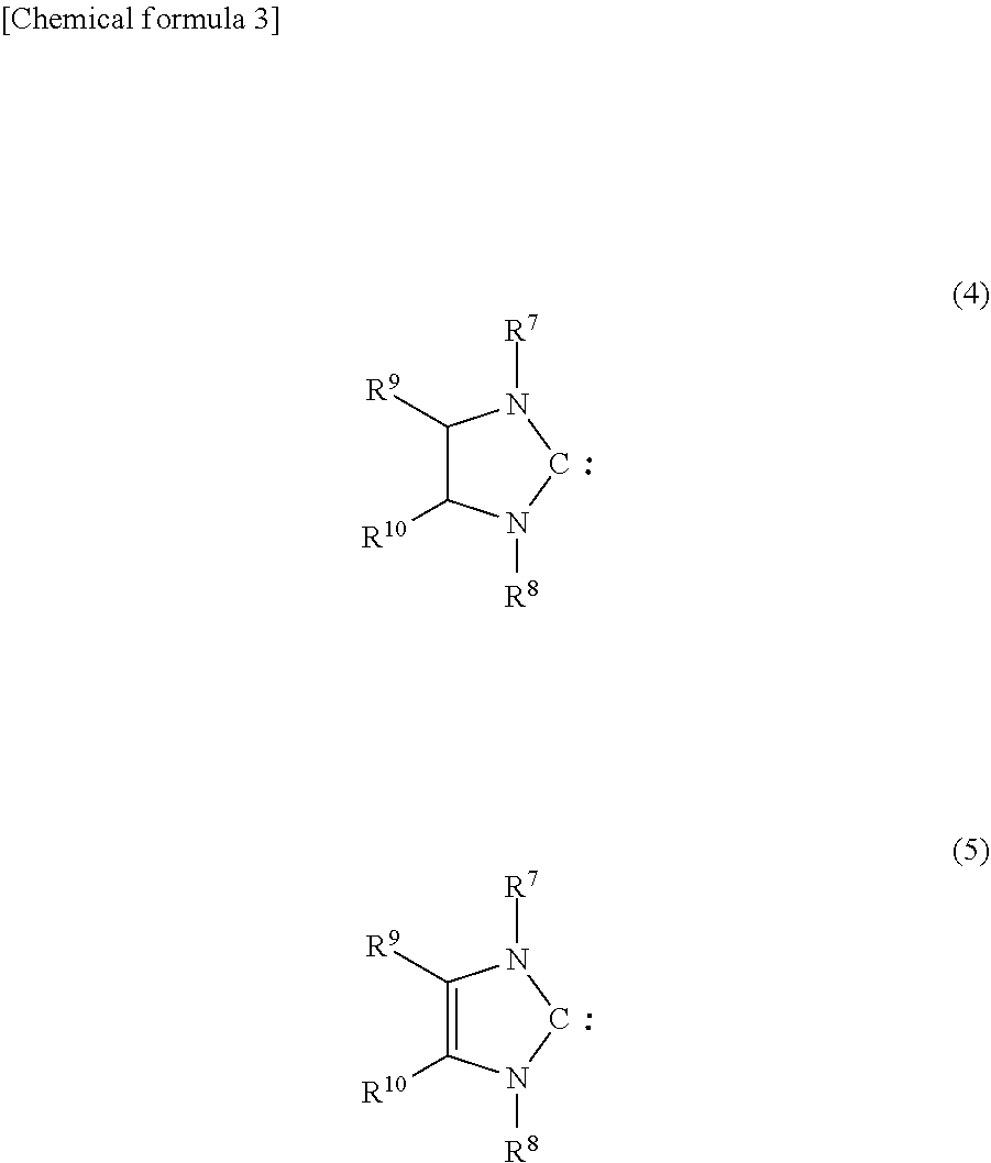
C1([R9])C([R10])N([R8])CN1[R7].C1([R9])=C([R10])N([R8])CN1[R7]
